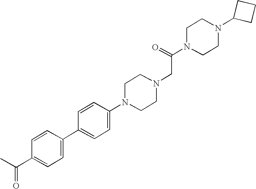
C1=CC(C(C)=O)=CC=C1C1=CC=C(N2CCN(CC(N3CCN(C4CCC4)CC3)=O)CC2)C=C1
